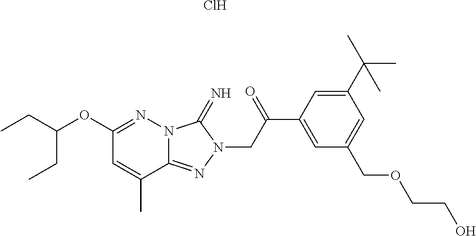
C12=NN(CC(C3=CC(COCCO)=CC(C(C)(C)C)=C3)=O)C(=N)N1N=C(OC(CC)CC)C=C2C.Cl
